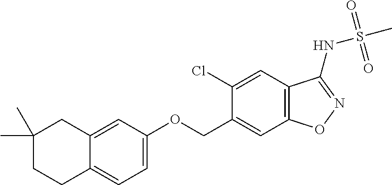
C1=C(OCC2=CC3=C(C=C2Cl)C(NS(C)(=O)=O)=NO3)C=C2C(=C1)CCC(C)(C)C2
